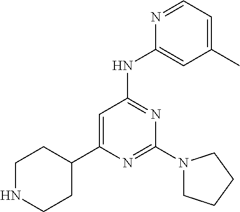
N1=CC=C(C)C=C1NC1=NC(N2CCCC2)=NC(C2CCNCC2)=C1
